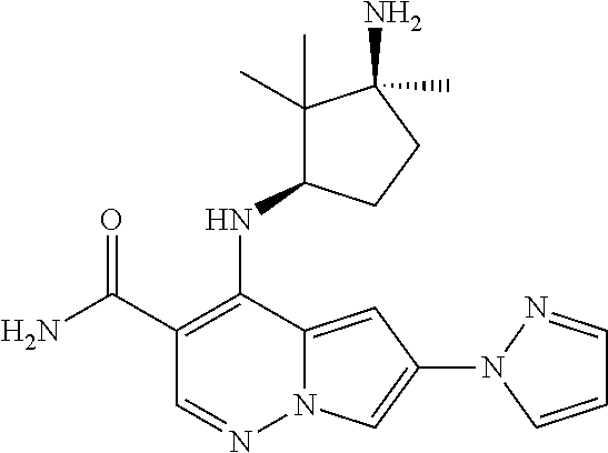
O=C(C1=C(NC2C(C)(C)C(N)(C)CC2)C2=CC(N3C=CC=N3)=CN2N=C1)N
